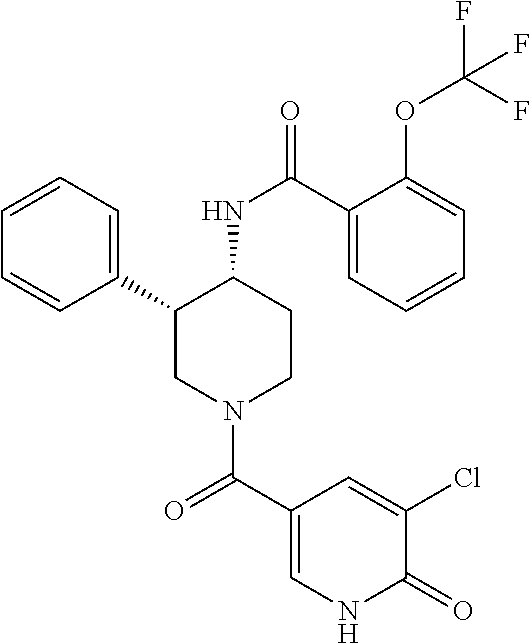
C1=CC=C(C2CN(C(C3=CNC(=O)C(Cl)=C3)=O)CCC2NC(=O)C2=CC=CC=C2OC(F)(F)F)C=C1
